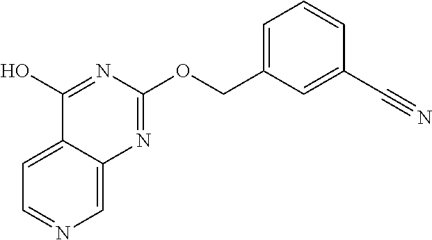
C1=C2C(=CN=C1)N=C(OCC1=CC=CC(C#N)=C1)N=C2O
